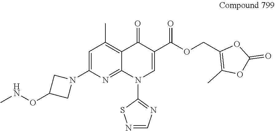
CNOC1CN(C2=CC(C)=C3C(=N2)N(C2=NC=NS2)C=C(C(OCC2=C(C)OC(=O)O2)=O)C3=O)C1
